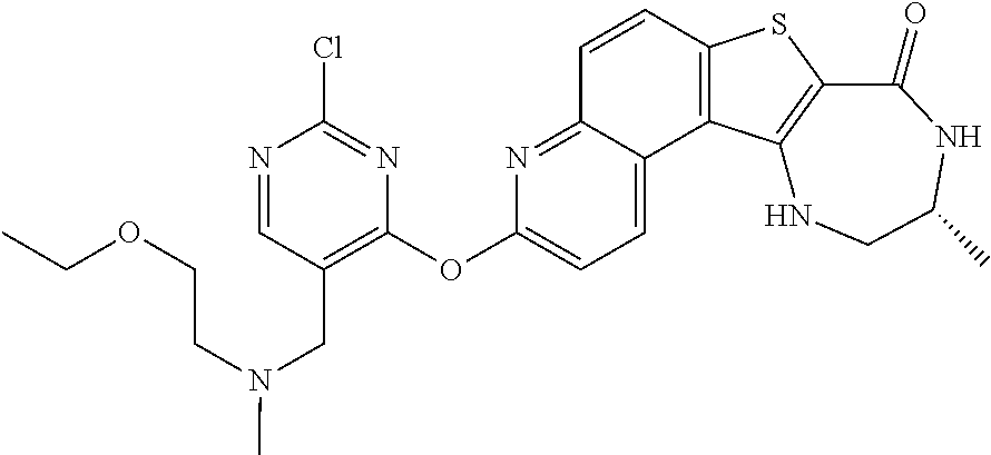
C1=CC2=C(C3=CC=C(OC4=C(CN(CCOCC)C)C=NC(Cl)=N4)N=C13)C1=C(S2)C(=O)NC(C)CN1
